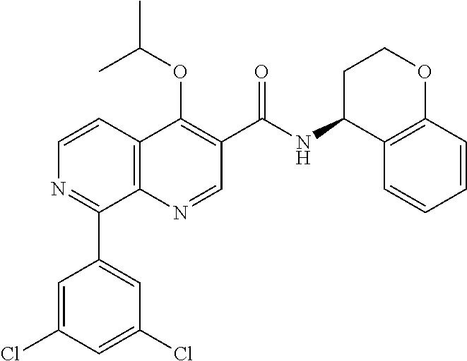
C12=C(N=CC(C(=O)NC3C4=C(OCC3)C=CC=C4)=C1OC(C)C)C(C1=CC(Cl)=CC(Cl)=C1)=NC=C2
